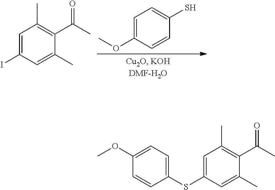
C1=C(OC)C=CC(S)=C1.C1(C(C)=O)=C(C)C=C(I)C=C1C.C1=C(SC2=CC(C)=C(C(=O)C)C(C)=C2)C=CC(OC)=C1
